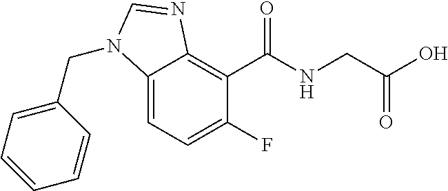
C12=CC=C(F)C(C(NCC(=O)O)=O)=C1N=CN2CC1=CC=CC=C1
